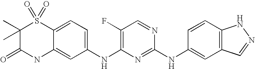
C1(F)=C(NC2=CC=C3C(=C2)NC(=O)C(C)(C)S3(=O)=O)N=C(NC2=CC3=C(C=C2)NN=C3)N=C1
